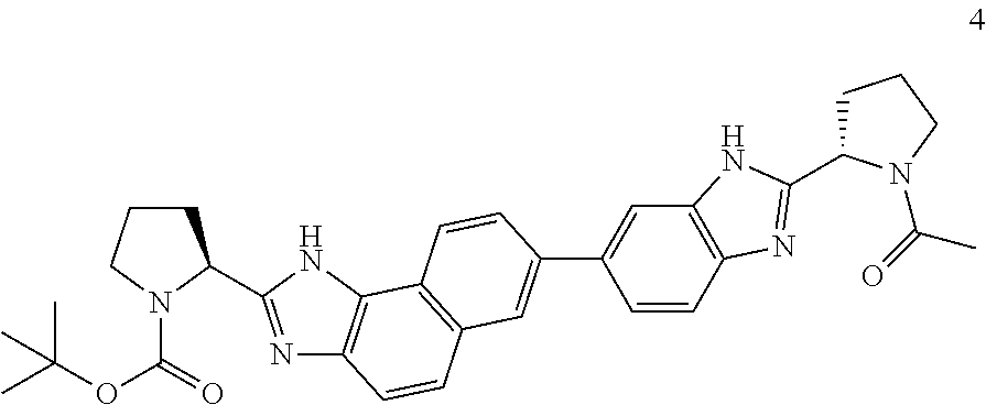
C1CCN(C(OC(C)(C)C)=O)C1C1=NC2=C(N1)C1=C(C=C2)C=C(C2=CC3=C(C=C2)N=C(C2CCCN2C(=O)C)N3)C=C1
